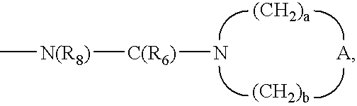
[A].[C(R6)](N)[N(R8)]C
